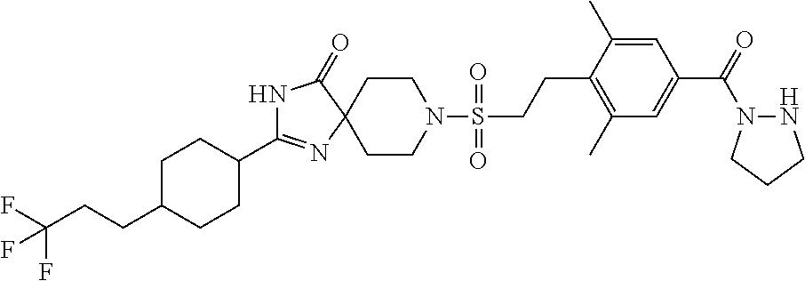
C1CN(S(=O)(=O)CCC2=C(C)C=C(C(=O)N3NCCC3)C=C2C)CCC12N=C(C1CCC(CCC(F)(F)F)CC1)NC2=O
